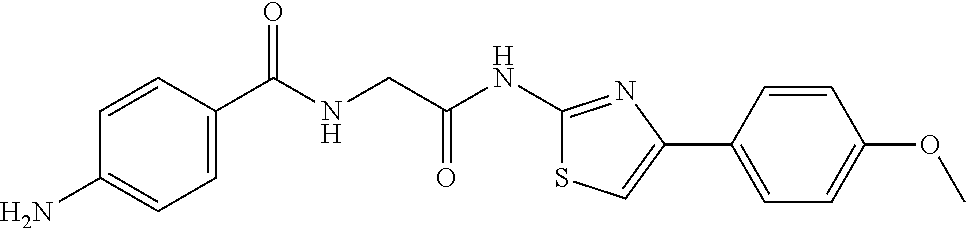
C1=CC(C(NCC(NC2=NC(C3=CC=C(OC)C=C3)=CS2)=O)=O)=CC=C1N
